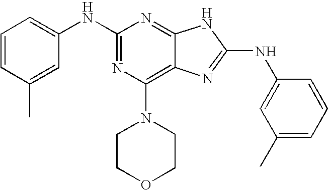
N(C1=NC(N2CCOCC2)=C2C(=N1)NC(NC1=CC(C)=CC=C1)=N2)C1=CC=CC(C)=C1
